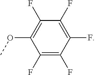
C1(F)=C(F)C(F)=C(F)C(F)=C1OC
